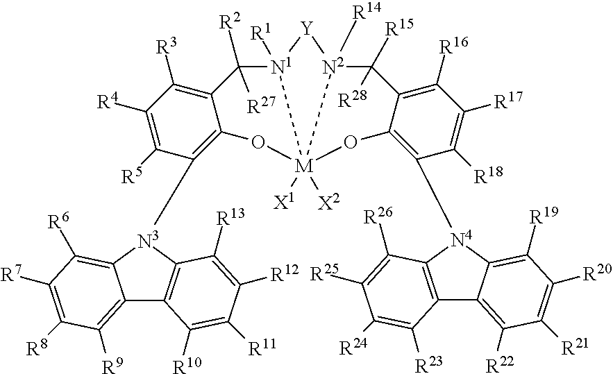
C12=C([R3])C([R4])=C([R5])C([N3]3C4=C(C5=C([R9])C([R8])=C([R7])C([R6])=C53)C([R10])=C([R11])C([R12])=C4[R13])=C1O[M]13([X1])([X2])[N1]([R1])(C2([R2])[R27])[Y][N2]1([R14])C([R15])([R28])C1=C([R16])C([R17])=C([R18])C([N4]2C4=C([R19])C([R20])=C([R21])C([R22])=C4C4=C2C([R26])=C([R25])C([R24])=C4[R23])=C1O3
